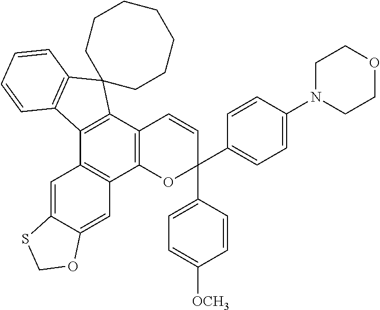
C12=C(C3=C(C4=C1C=C1C(=C4)SCO1)C1=C(C=CC=C1)C31CCCCCCC1)C=CC(C1=CC=C([OCH3])C=C1)(C1=CC=C(N3CCOCC3)C=C1)O2
